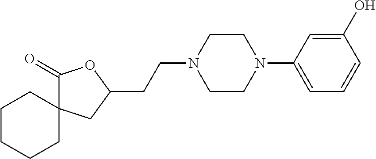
C1(=O)C2(CC(CCN3CCN(C4=CC=CC(O)=C4)CC3)O1)CCCCC2
